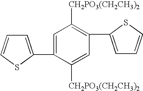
C1=C(C2=CC=CS2)C([CH2PO3(CH2CH3)2])=CC(C2=CC=CS2)=C1[CH2PO3(CH2CH3)2]
